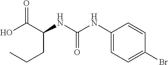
C(CC(NC(=O)NC1=CC=C(Br)C=C1)C(O)=O)C
